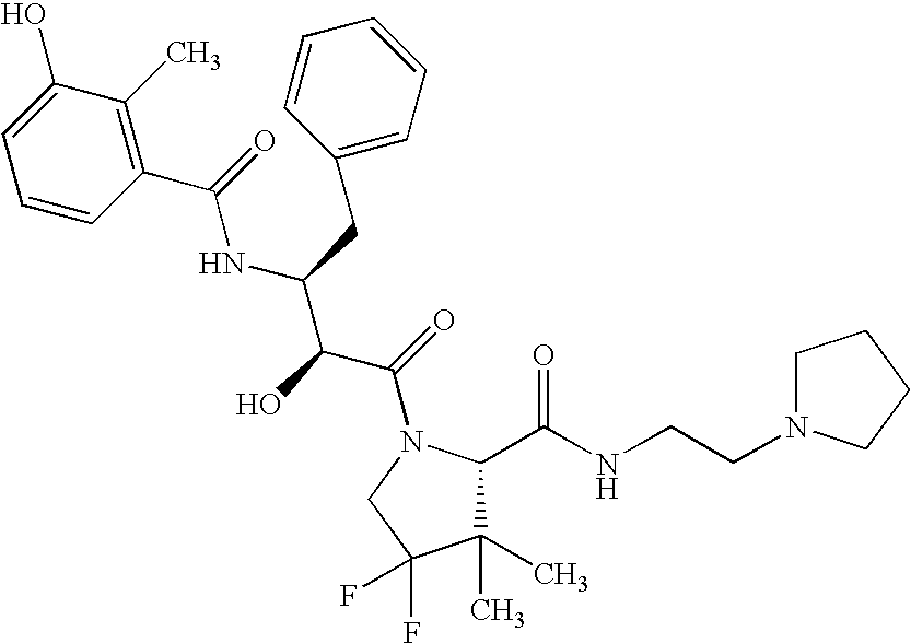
C1(C)(C)C(C(NCCN2CCCC2)=O)N(C(=O)C(C(NC(C2=C(C)C(O)=CC=C2)=O)CC2=CC=CC=C2)O)CC1(F)F
